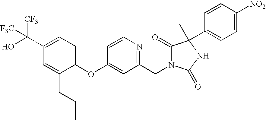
C1(OC2=CC(CN3C(=O)C(C4=CC=C([NO2])C=C4)(C)NC3=O)=NC=C2)=CC=C(C(O)([CF3])[F3C])C=C1CCC
